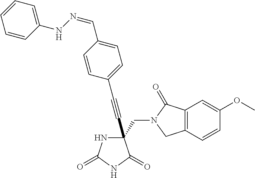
C(#CC1(CN2C(=O)C3=C(C2)C=CC(OC)=C3)NC(=O)NC1=O)C1=CC=C(C=NNC2=CC=CC=C2)C=C1
